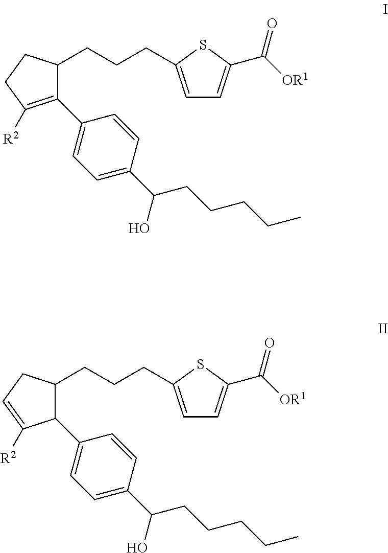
C1(C2=CC=C(C(CCCCC)O)C=C2)=C([R2])CCC1CCCC1=CC=C(C([OR1])=O)S1.C1(C2=CC=C(C(CCCCC)O)C=C2)C(CCCC2=CC=C(C([OR1])=O)S2)CC=C1[R2]
